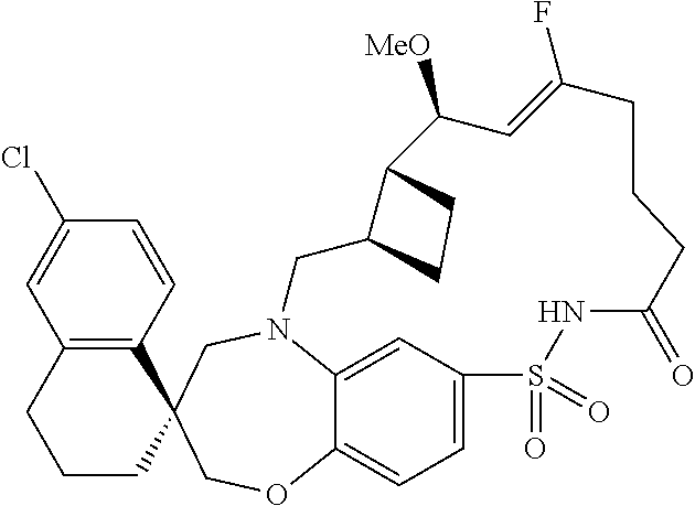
N12C3=CC(=CC=C3OCC3(C4=C(C=C(Cl)C=C4)CCC3)C1)S(=O)(=O)NC(=O)CCCC(F)=CC([MeO])C1C(C2)CC1
